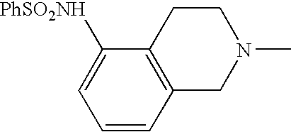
C1=CC2=C(C([PhSO2NH])=C1)CCN(C)C2
